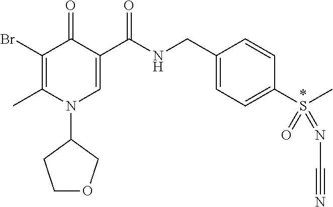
C1(Br)=C(C)N(C2CCOC2)C=C(C(NCC2=CC=C(S(=O)(=NC#N)C)C=C2)=O)C1=O
